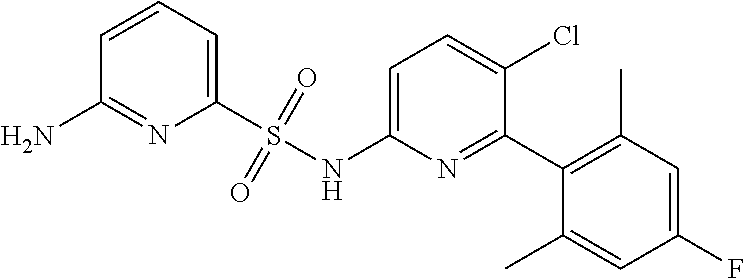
C1=C(NS(C2=CC=CC(N)=N2)(=O)=O)N=C(C2=C(C)C=C(F)C=C2C)C(Cl)=C1
